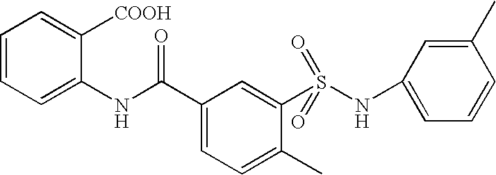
C1=CC=C(NC(C2=CC=C(C)C(S(NC3=CC=CC(C)=C3)(=O)=O)=C2)=O)C([COOH])=C1
